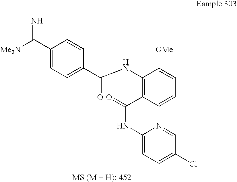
C1(C([Me2N])=N)=CC=C(C(NC2=C(C(=O)NC3=CC=C(Cl)C=N3)C=CC=C2[OMe])=O)C=C1
